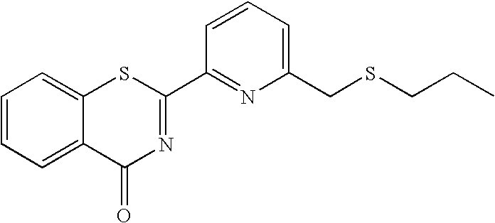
C1=CC=C(CSCCC)N=C1C1=NC(=O)C2=CC=CC=C2S1
